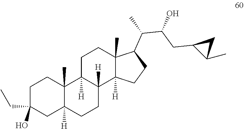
C1C(CC)(O)CC2([H])C(C)(C1)C1([H])C([H])(CC2)C2([H])C(C)(CC1)C(C(C(CC1C(C)C1)O)C)CC2
